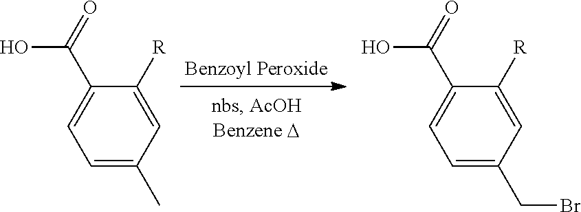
C1([R])=CC(C)=CC=C1C(=O)O.C1([R])=CC(CBr)=CC=C1C(=O)O
